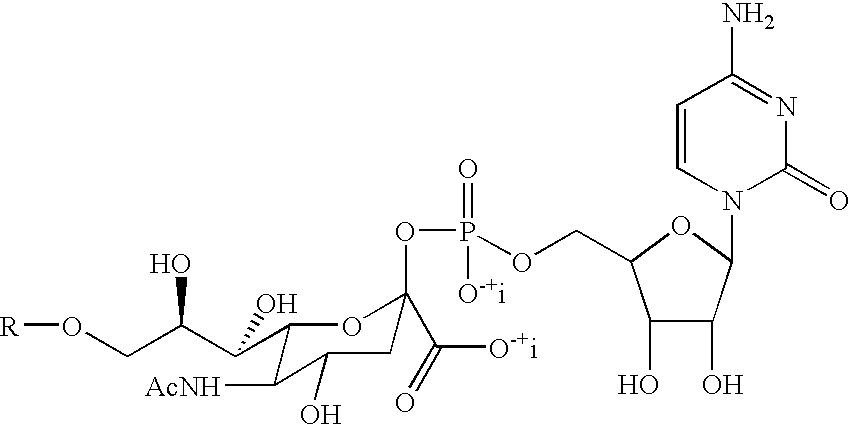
C1(O)C(O)C(N2C(=O)N=C(N)C=C2)OC1COP(=O)(OC1(C([O-+i])=O)CC(O)C([AcNH])C(C(C(CO[R])O)O)O1)[O-+i]
